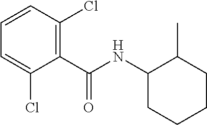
C1=CC(Cl)=C(C(NC2CCCCC2C)=O)C(Cl)=C1
